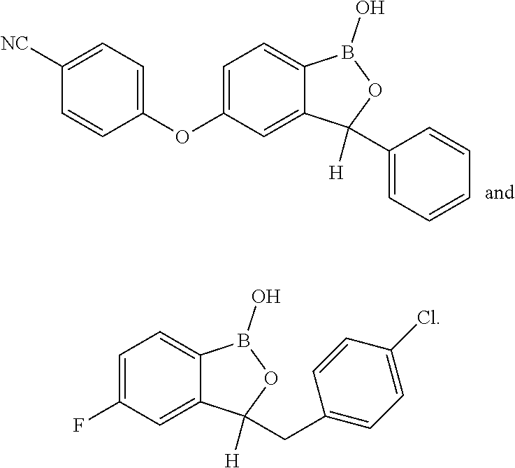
C1([NC])=CC=C(OC2=CC=C3C(=C2)C([H])(C2=CC=CC=C2)OB3O)C=C1.C1(F)=CC=C2C(=C1)C([H])(CC1=CC=C(Cl)C=C1)OB2O
